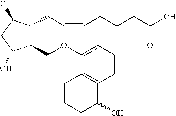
C1(OCC2C(CC=CCCCC(O)=O)C(Cl)CC2O)=CC=CC2=C1CCCC2O
